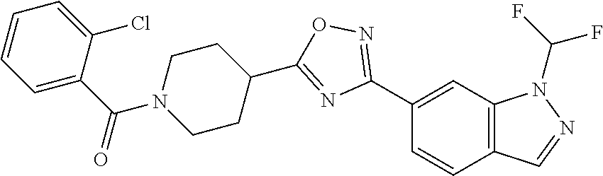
C1(C2=NOC(C3CCN(C(C4=CC=CC=C4Cl)=O)CC3)=N2)=CC2=C(C=C1)C=NN2C(F)F
